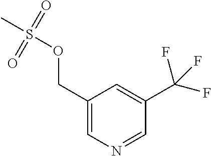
C1(COS(C)(=O)=O)=CN=CC(C(F)(F)F)=C1
